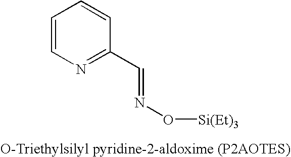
C1=CN=C(C=NO[Si(Et)3])C=C1
